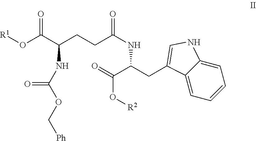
O=C(C(CC1=CNC2=CC=CC=C21)NC(CCC(C(O[R1])=O)NC(OC[Ph])=O)=O)O[R2]
